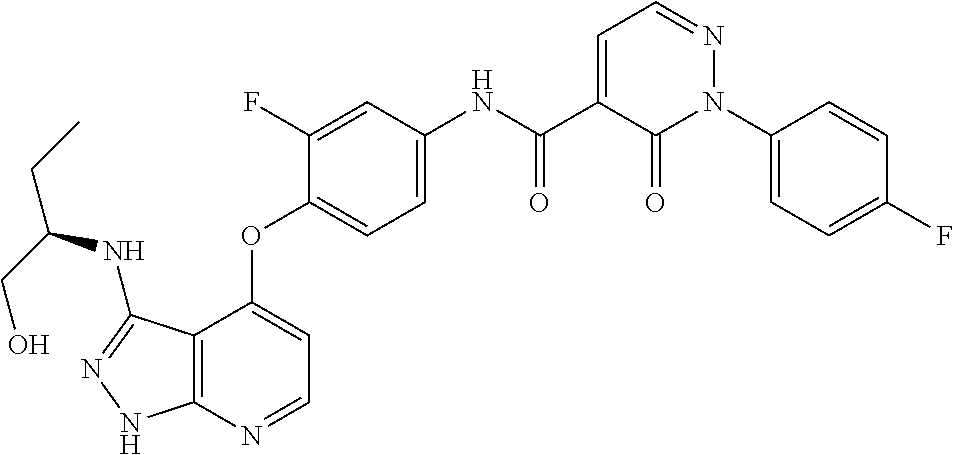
C12=C(N=CC=C1OC1=CC=C(NC(C3=CC=NN(C4=CC=C(F)C=C4)C3=O)=O)C=C1F)NN=C2NC(CC)CO
